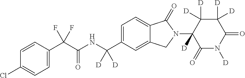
C1=CC(C(C(NC(C2=CC=C3C(=C2)CN(C2([D])C(=O)N([D])C(=O)C([D])([D])C2([D])[D])C3=O)([D])[D])=O)(F)F)=CC=C1Cl
